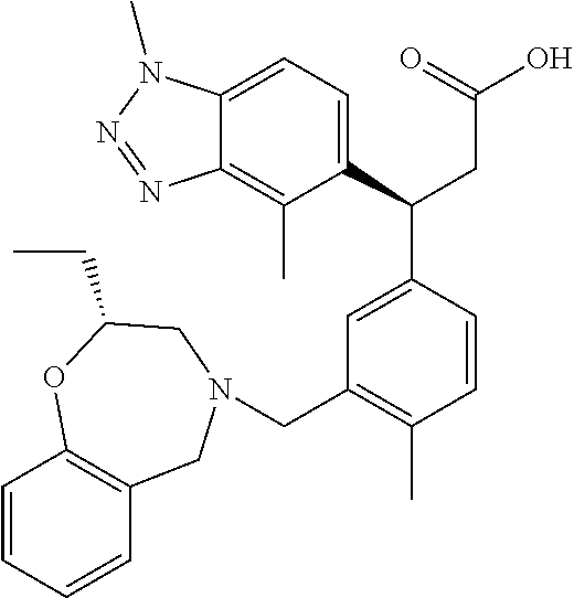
CC1=C2N=NN(C)C2=CC=C1C(C1=CC(CN2CC3=C(C=CC=C3)OC(CC)C2)=C(C)C=C1)CC(O)=O
